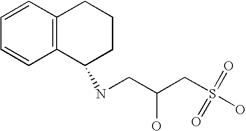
C1=CC2=C(C=C1)C(NCC(CS(O)(=O)=O)O)CCC2
